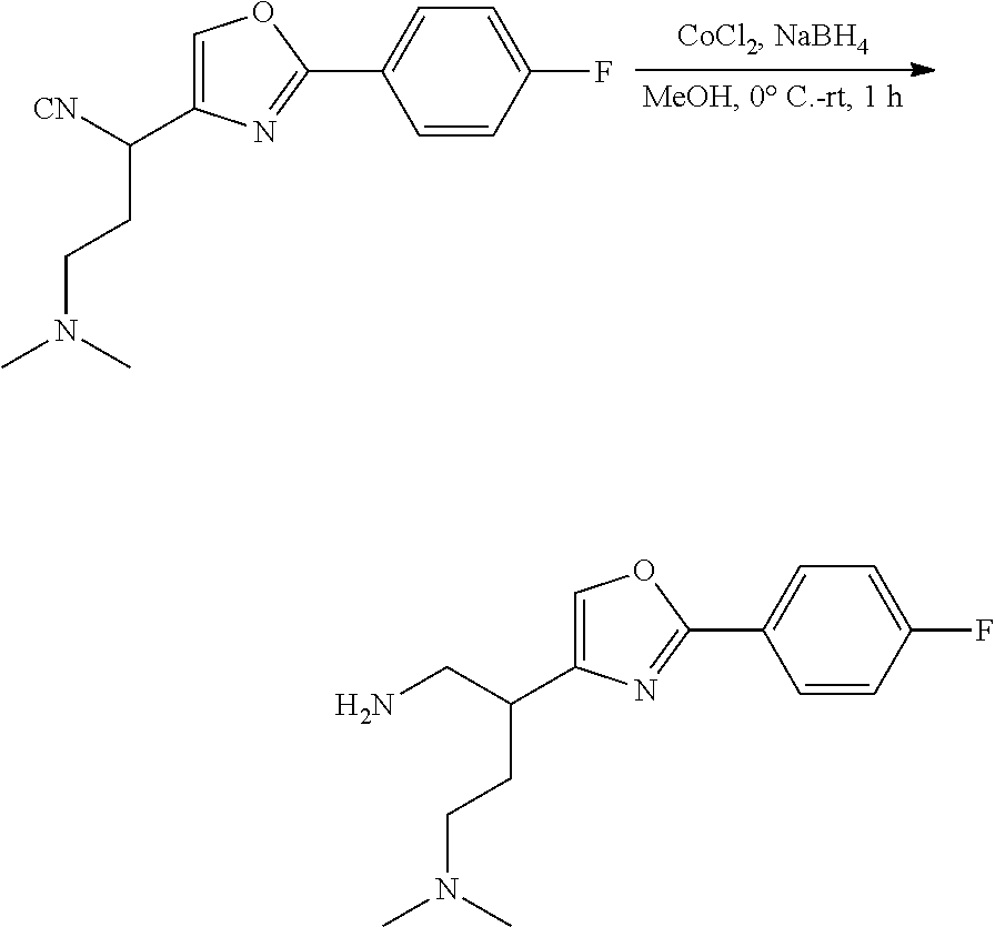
C1=C(C([CN])CCN(C)C)N=C(C2=CC=C(F)C=C2)O1.C1=C(C(CN)CCN(C)C)N=C(C2=CC=C(F)C=C2)O1
